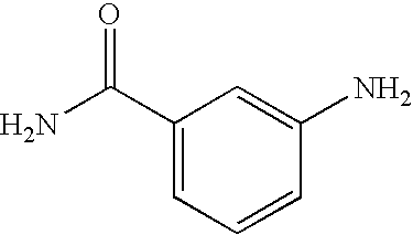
C1(C(N)=O)=CC=CC(N)=C1
